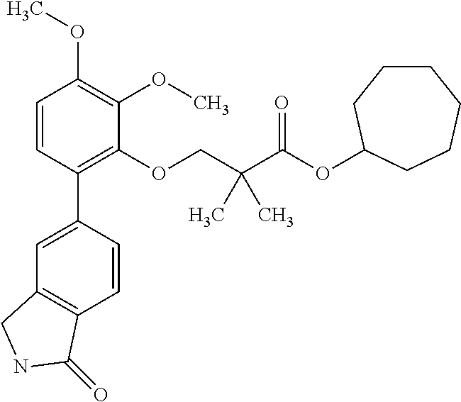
C1=CC(C2=CC3=C(C=C2)C(=O)NC3)=C(OCC(C(OC2CCCCCC2)=O)(C)C)C(OC)=C1OC
